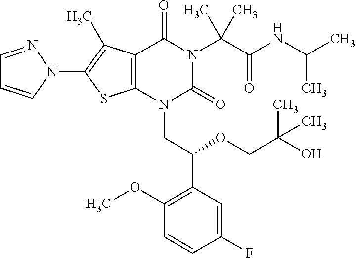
C12=C(C(C)=C(N3C=CC=N3)S1)C(=O)N(C(C(=O)NC(C)C)(C)C)C(=O)N2CC(C1=C(OC)C=CC(F)=C1)OCC(C)(O)C
